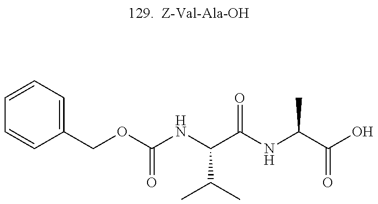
C1=CC=C(COC(NC(C(NC(C(O)=O)C)=O)C(C)C)=O)C=C1
